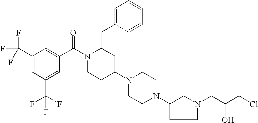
C1(C(F)(F)F)=CC(C(F)(F)F)=CC(C(N2CCC(N3CCN(C4CCN(CC(CCl)O)C4)CC3)CC2CC2=CC=CC=C2)=O)=C1
